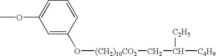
C1=C(O[(CH2)10CO2]CC([C2H5])[C4H9])C=CC=C1OC
